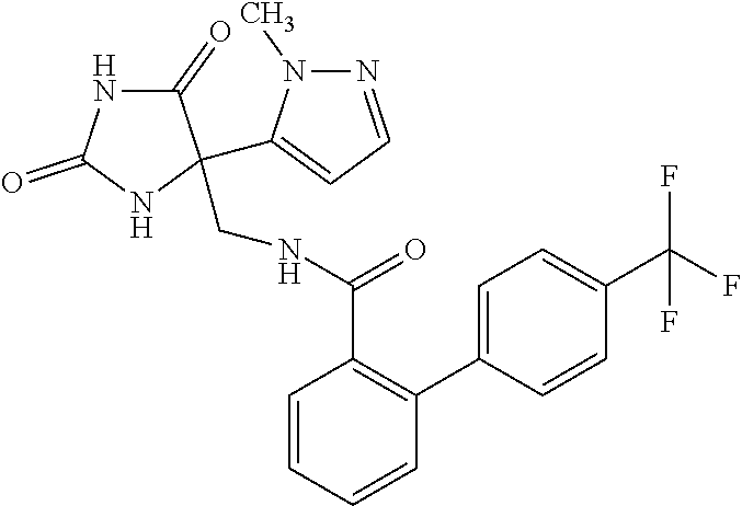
C1=CC=CC(C2=CC=C(C(F)(F)F)C=C2)=C1C(NCC1(C2=CC=NN2C)C(=O)NC(=O)N1)=O
